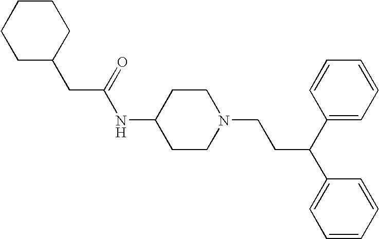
C1CC(NC(=O)CC2CCCCC2)CCN1CCC(C1=CC=CC=C1)C1=CC=CC=C1
